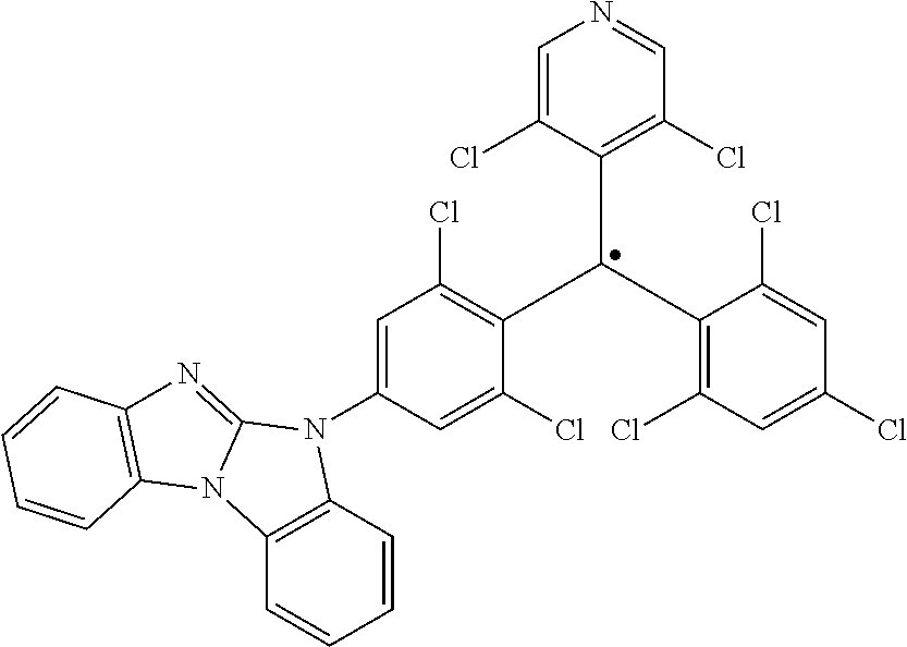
N1=CC(Cl)=C(C(C2=C(Cl)C=C(Cl)C=C2Cl)C2=C(Cl)C=C(N3C4=C(C=CC=C4)N4C3=NC3=C4C=CC=C3)C=C2Cl)C(Cl)=C1
